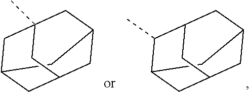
C12CC3CC(C)(CC(C3)C1)C2.C12CC3CC(CC(C3)C1)C2C
